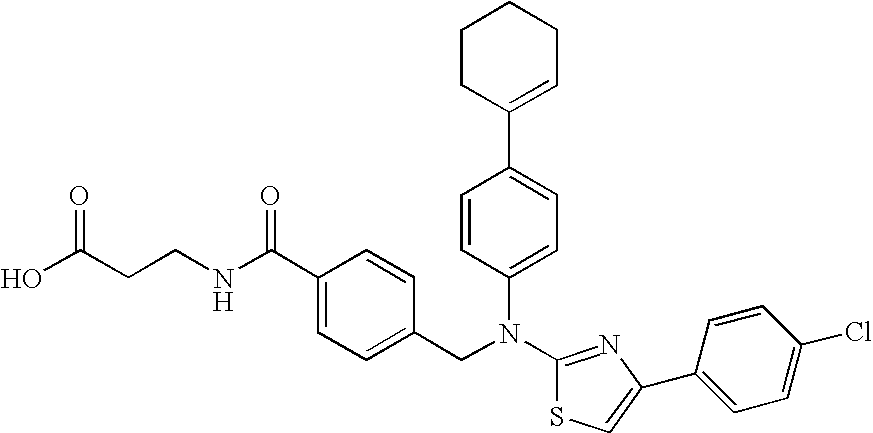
C1CC(C2=CC=C(N(C3=NC(C4=CC=C(Cl)C=C4)=CS3)CC3=CC=C(C(NCCC(O)=O)=O)C=C3)C=C2)=CCC1
